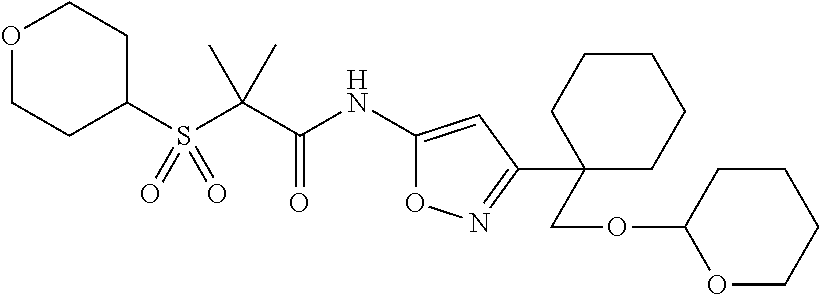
S(C(C(NC1=CC(C2(COC3OCCCC3)CCCCC2)=NO1)=O)(C)C)(=O)(=O)C1CCOCC1
